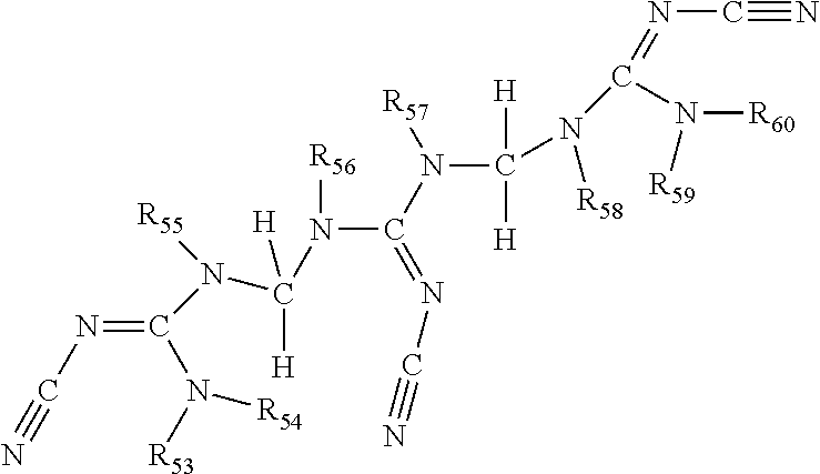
N(C(=NC#N)N([R57])C(N(C(=NC#N)N([R60])[R59])[R58])([H])[H])([R56])C([H])([H])N(C(=NC#N)N([R53])[R54])[R55]
